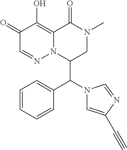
C1=CC=CC(C(N2C=C(C#C)N=C2)C2CN(C)C(=O)C3=C(O)C(=O)C=NN23)=C1
